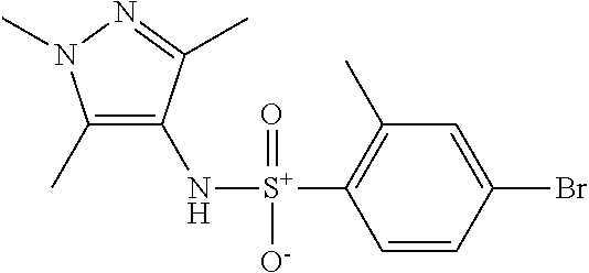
C1(C)=C(N[S+](C2=C(C)C=C(Br)C=C2)(=O)[O-])C(C)=NN1C
